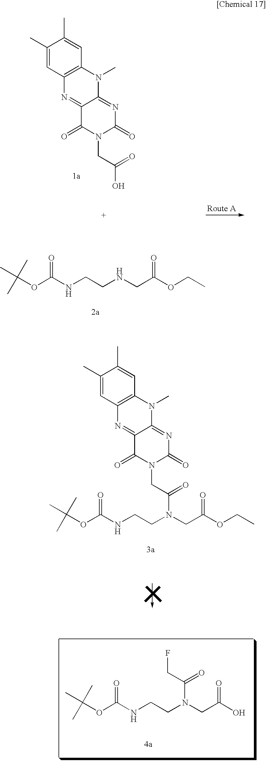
C(OC(NCCNCC(OCC)=O)=O)(C)(C)C.C1(C)=CC2=C(C=C1C)N(C)C1=NC(=O)N(CC(O)=O)C(=O)C1=N2.C(OC(NCCN(CC(O)=O)C(CF)=O)=O)(C)(C)C.C(OC(NCCN(CC(OCC)=O)C(CN1C(=O)C2=NC3=C(C=C(C)C(C)=C3)N(C)C2=NC1=O)=O)=O)(C)(C)C
